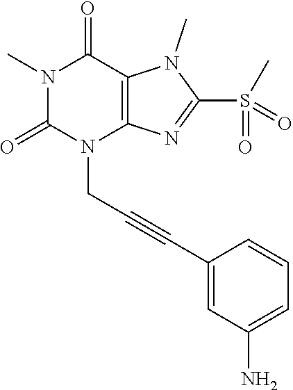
N1(C)C(=O)N(CC#CC2=CC(N)=CC=C2)C2=C(C1=O)N(C)C(S(=O)(C)=O)=N2
